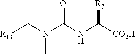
[R13]CN(C(NC([CO2H])[R7])=O)C
